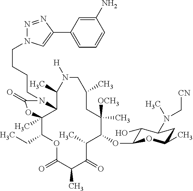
C1(OC2C(O)C(N(C)C[CN])CC(C)O2)C([OCH3])(C)CC(C)CN([H])C(C)C2C(C)(C(CC)OC(=O)C(C)C(=O)C1C)OC(=O)N2CCCCN1N=NC(C2=CC=CC(N)=C2)=C1
